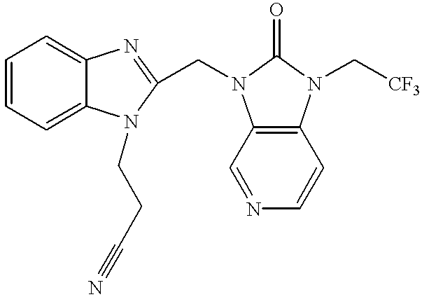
C1=CC=C2C(=C1)N=C(CN1C3=C(N(C[CF3])C1=O)C=CN=C3)N2CCC#N
